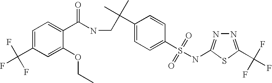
N1=C(C(F)(F)F)SC(NS(C2=CC=C(C(C)(CNC(C3=CC=C(C(F)(F)F)C=C3OCC)=O)C)C=C2)(=O)=O)=N1
